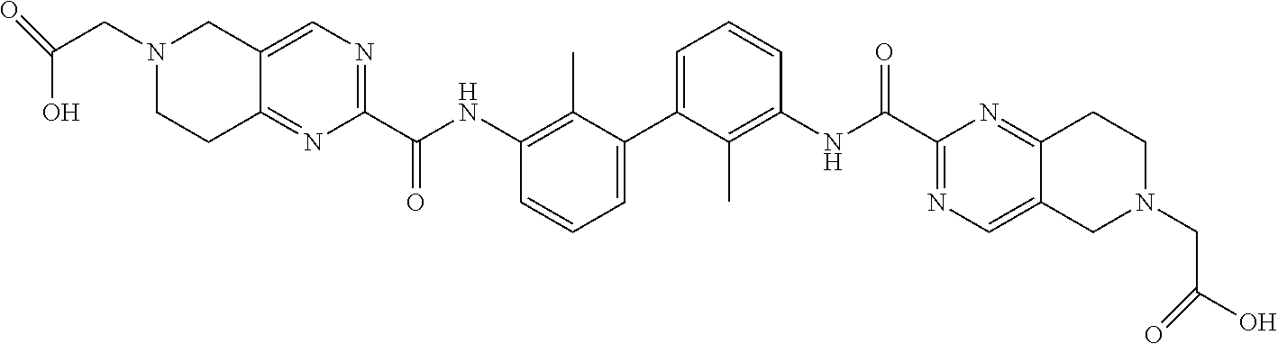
C1=CC=C(C2=CC=CC(NC(=O)C3=NC=C4C(=N3)CCN(CC(O)=O)C4)=C2C)C(C)=C1NC(=O)C1=NC=C2C(=N1)CCN(CC(O)=O)C2
